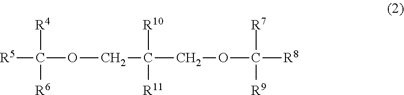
[R5]C(OCC(COC([R8])([R7])[R9])([R10])[R11])([R4])[R6]
